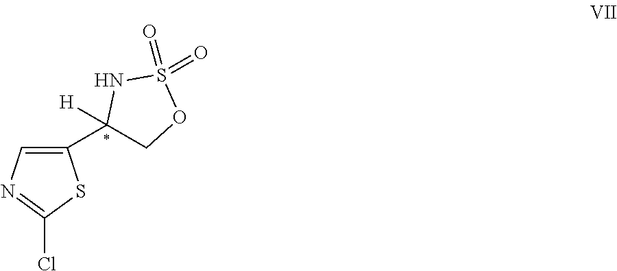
C1=C(C2([H])COS(=O)(=O)N2)SC(Cl)=N1
